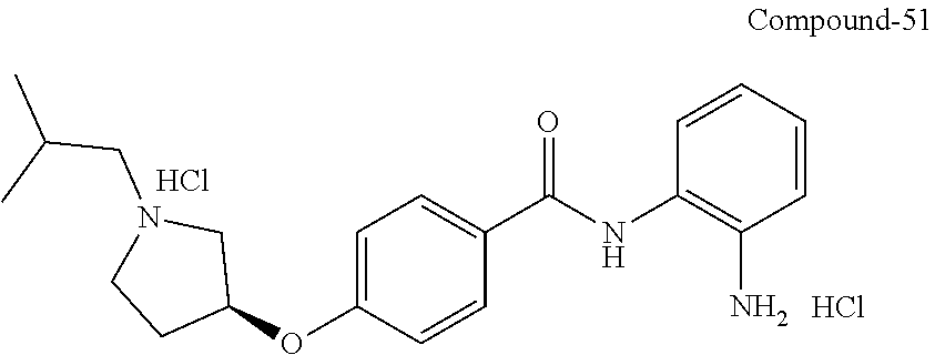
C1=C(OC2CN(CC(C)C)CC2)C=CC(C(NC2=C(N)C=CC=C2)=O)=C1.Cl.Cl
